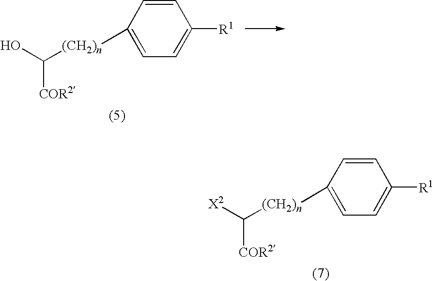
C1=CC([(CH2)n]C(O)[COR2])=CC=C1[R1].C1=CC([(CH2)n]C([X2])[COR2])=CC=C1[R1]
